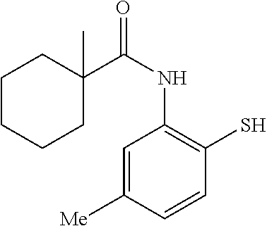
C1CCCC(C(NC2=C(S)C=CC([Me])=C2)=O)(C)C1
